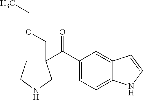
C1(C(C2=CC=C3C(=C2)C=CN3)=O)(COCC)CCNC1
